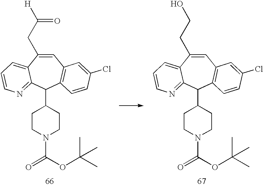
C1=C(CCO)C2=CC=CN=C2C(C2CCN(C(OC(C)(C)C)=O)CC2)C2=C1C=C(Cl)C=C2.C1=C(CC(=O)[H])C2=CC=CN=C2C(C2CCN(C(OC(C)(C)C)=O)CC2)C2=C1C=C(Cl)C=C2
